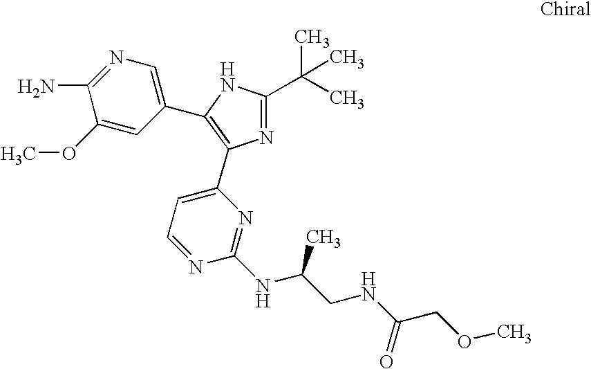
N1=C(C(C)(C)C)NC(C2=CN=C(N)C(OC)=C2)=C1C1=CC=NC(NC(C)CNC(=O)COC)=N1
